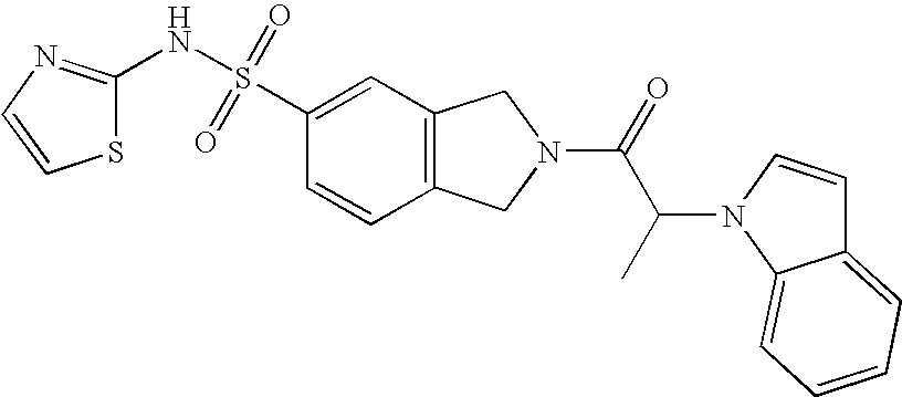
C1=CC2=C(C=C1S(NC1=NC=CS1)(=O)=O)CN(C(C(C)N1C3=CC=CC=C3C=C1)=O)C2
